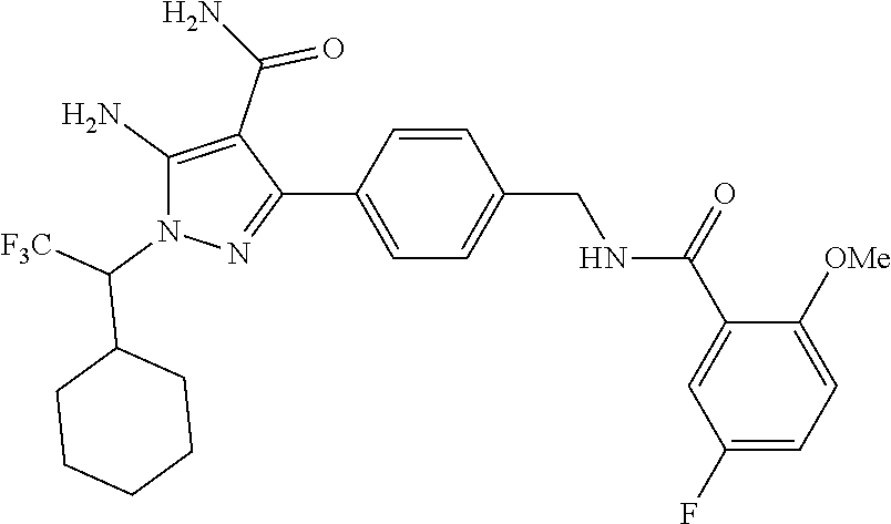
C1=CC(CNC(C2=CC(F)=CC=C2[OMe])=O)=CC=C1C1=NN(C([F3C])C2CCCCC2)C(N)=C1C(N)=O
